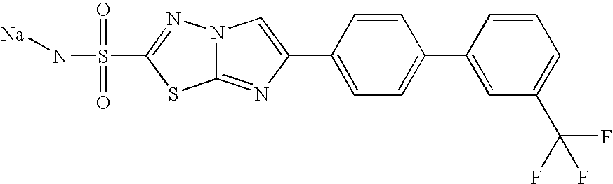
N12C(=NC(C3=CC=C(C4=CC(C(F)(F)F)=CC=C4)C=C3)=C1)SC(S(N[Na])(=O)=O)=N2
